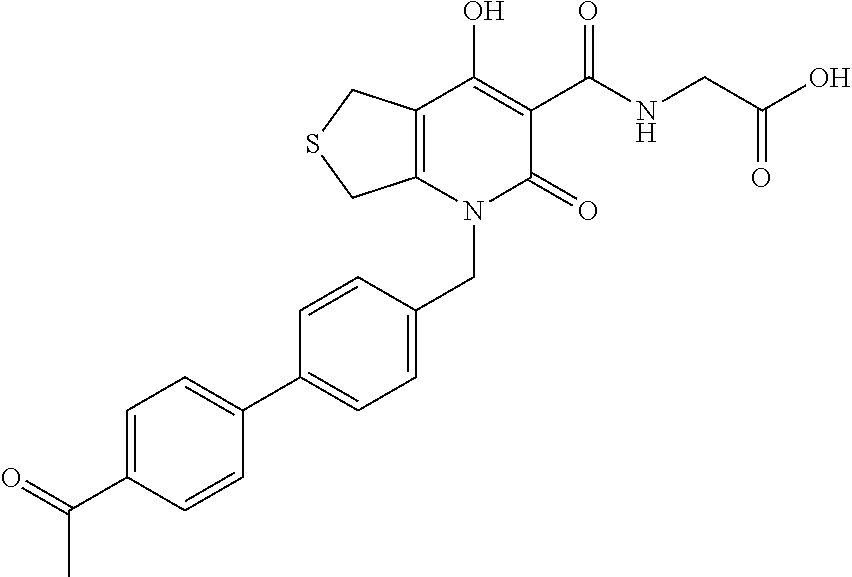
C(N1C(=O)C(C(NCC(O)=O)=O)=C(O)C2=C1CSC2)C1=CC=C(C2=CC=C(C(=O)C)C=C2)C=C1
